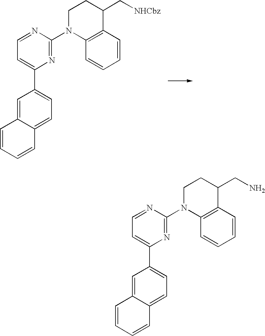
C1=C2C(=CC=C1C1=CC=NC(N3C4=C(C(C[NHCbz])CC3)C=CC=C4)=N1)C=CC=C2.C1=C2C(=CC=C1C1=CC=NC(N3C4=C(C(CN)CC3)C=CC=C4)=N1)C=CC=C2
